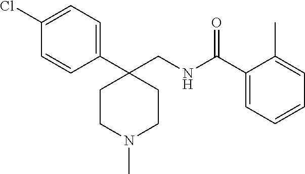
C1=C(Cl)C=CC(C2(CNC(C3=CC=CC=C3C)=O)CCN(C)CC2)=C1
